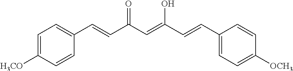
C(=CC(=O)C=CC1=CC=C([H3CO])C=C1)(C=CC1=CC=C([OCH3])C=C1)O
